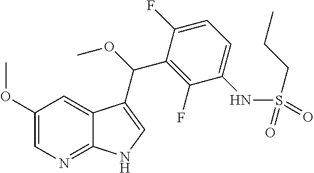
C1(OC)=CN=C2C(=C1)C(C(OC)C1=C(F)C(NS(=O)(CCC)=O)=CC=C1F)=CN2
